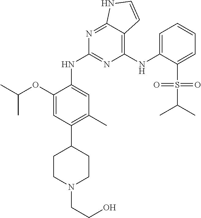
C(C)(C)OC1=CC(C2CCN(CCO)CC2)=C(C)C=C1NC1=NC(NC2=CC=CC=C2S(C(C)C)(=O)=O)=C2C(=N1)NC=C2
